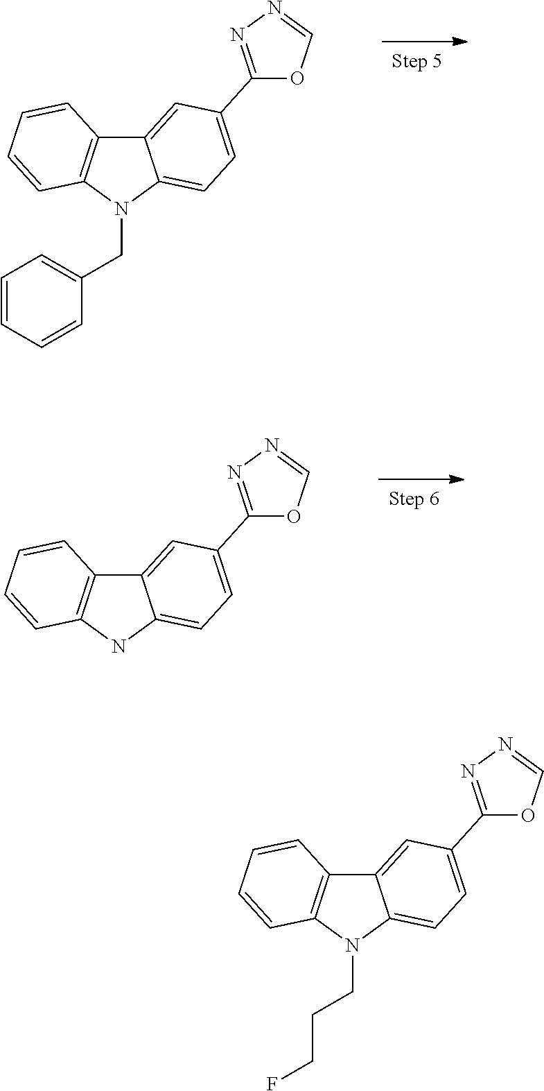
C12=CC(C3=NN=CO3)=CC=C1N(CC1=CC=CC=C1)C1=C2C=CC=C1.C12=CC(C3=NN=CO3)=CC=C1NC1=C2C=CC=C1.C12=CC(C3=NN=CO3)=CC=C1N(CCCF)C1=C2C=CC=C1
